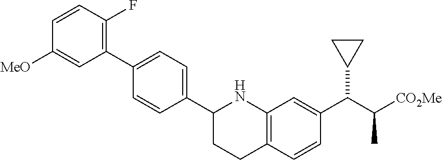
C1(C2=C(F)C=CC([MeO])=C2)=CC=C(C2CCC3=C(N2)C=C(C(C([CO2Me])C)C2CC2)C=C3)C=C1
